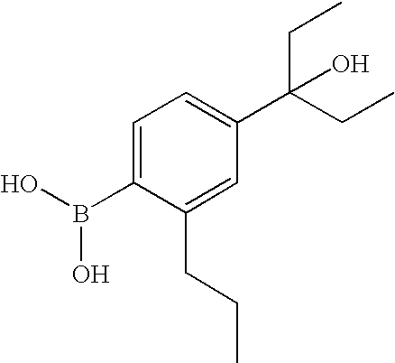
C1=C(B(O)O)C(CCC)=CC(C(CC)(CC)O)=C1
